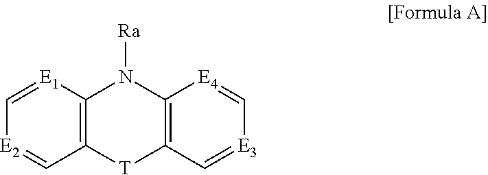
[E1]1=C[E2]=CC2=C1N([Ra])C1=C([T]2)C=[E3]C=[E4]1
